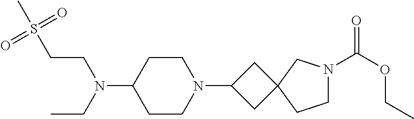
C1CN(C2CC3(C2)CCN(C(OCC)=O)C3)CCC1N(CCS(C)(=O)=O)CC
